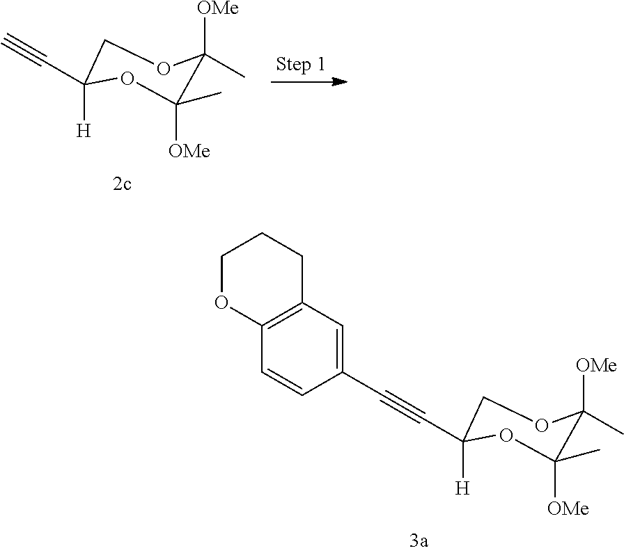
C1([H])(C#C)COC([OMe])(C)C(C)([OMe])O1.C1([H])(C#CC2=CC3=C(C=C2)OCCC3)COC([OMe])(C)C(C)([OMe])O1
